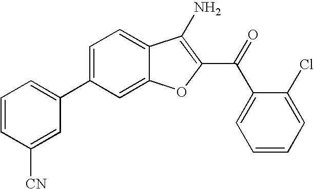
C1=CC([CN])=CC(C2=CC=C3C(=C2)OC(C(C2=CC=CC=C2Cl)=O)=C3N)=C1
